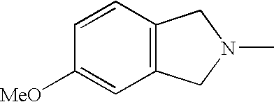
C1([MeO])=CC2=C(C=C1)CN(C)C2
